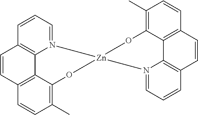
C1(C)=C2C3=C(C=C1)C=CC1=C3N(=CC=C1)[Zn]1(O2)N2=CC=CC3=C2C2=C(C=CC(C)=C2OC1)C=C3
